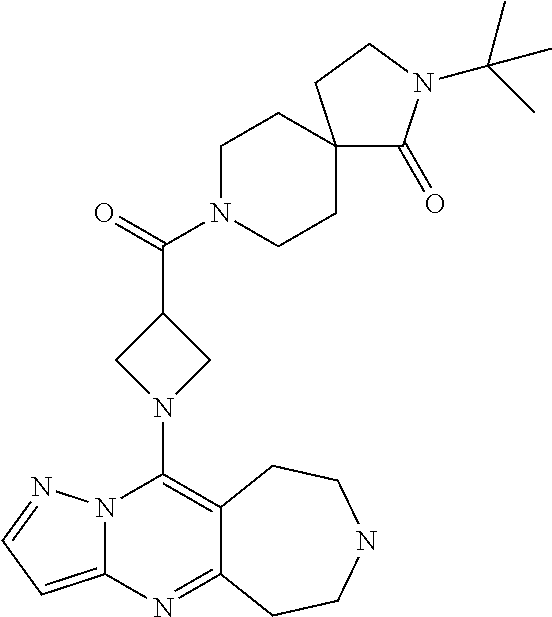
N12C(=CC=N1)N=C1C(=C2N2CC(C(=O)N3CCC4(CC3)C(=O)N(C(C)(C)C)CC4)C2)CCNCC1
